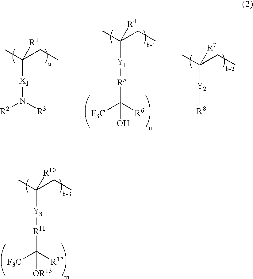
C([X1]N([R2])[R3])(C)([R1])CC.C([Y1][R5]C([F3C])([R6])O)(C)([R4])CC.C([Y2][R8])(C)([R7])CC.C([Y3][R11]C([F3C])([R12])[OR13])(C)([R10])CC
